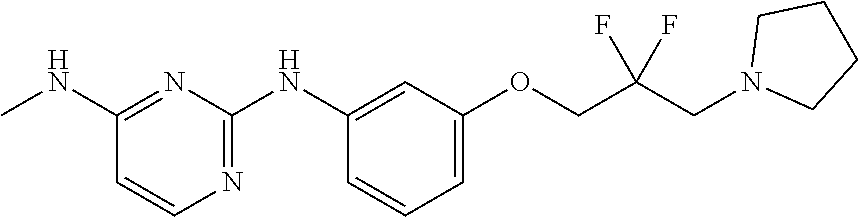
C1(NC)=NC(NC2=CC(OCC(CN3CCCC3)(F)F)=CC=C2)=NC=C1
